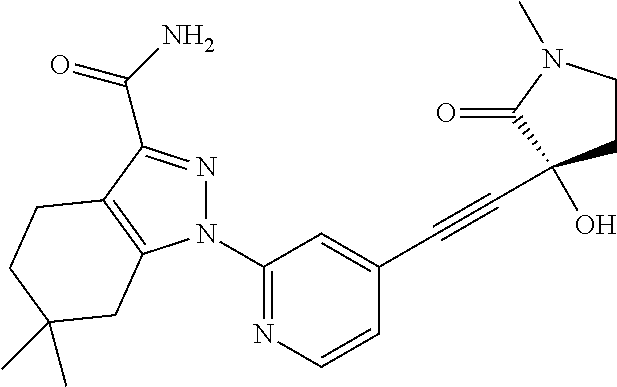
N1(C2=NC=CC(C#CC3(O)CCN(C)C3=O)=C2)N=C(C(N)=O)C2=C1CC(C)(C)CC2
